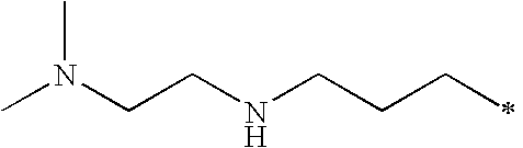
N(CCNCCCC)(C)C
